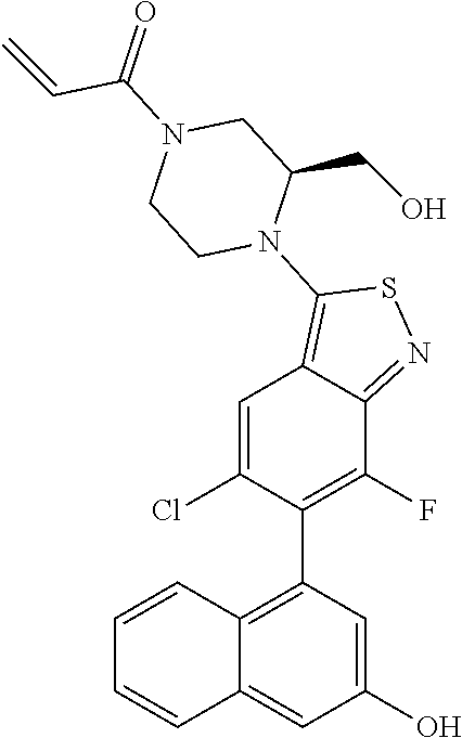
C1=CC2=C(C3=C(F)C4=NSC(N5C(CO)CN(C(C=C)=O)CC5)=C4C=C3Cl)C=C(O)C=C2C=C1
